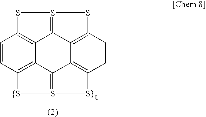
C1=CC2=C3C4=C1SS1=C4C4=C(C=CC5=C4C3=S([S}q]5)[{S]2)S1
